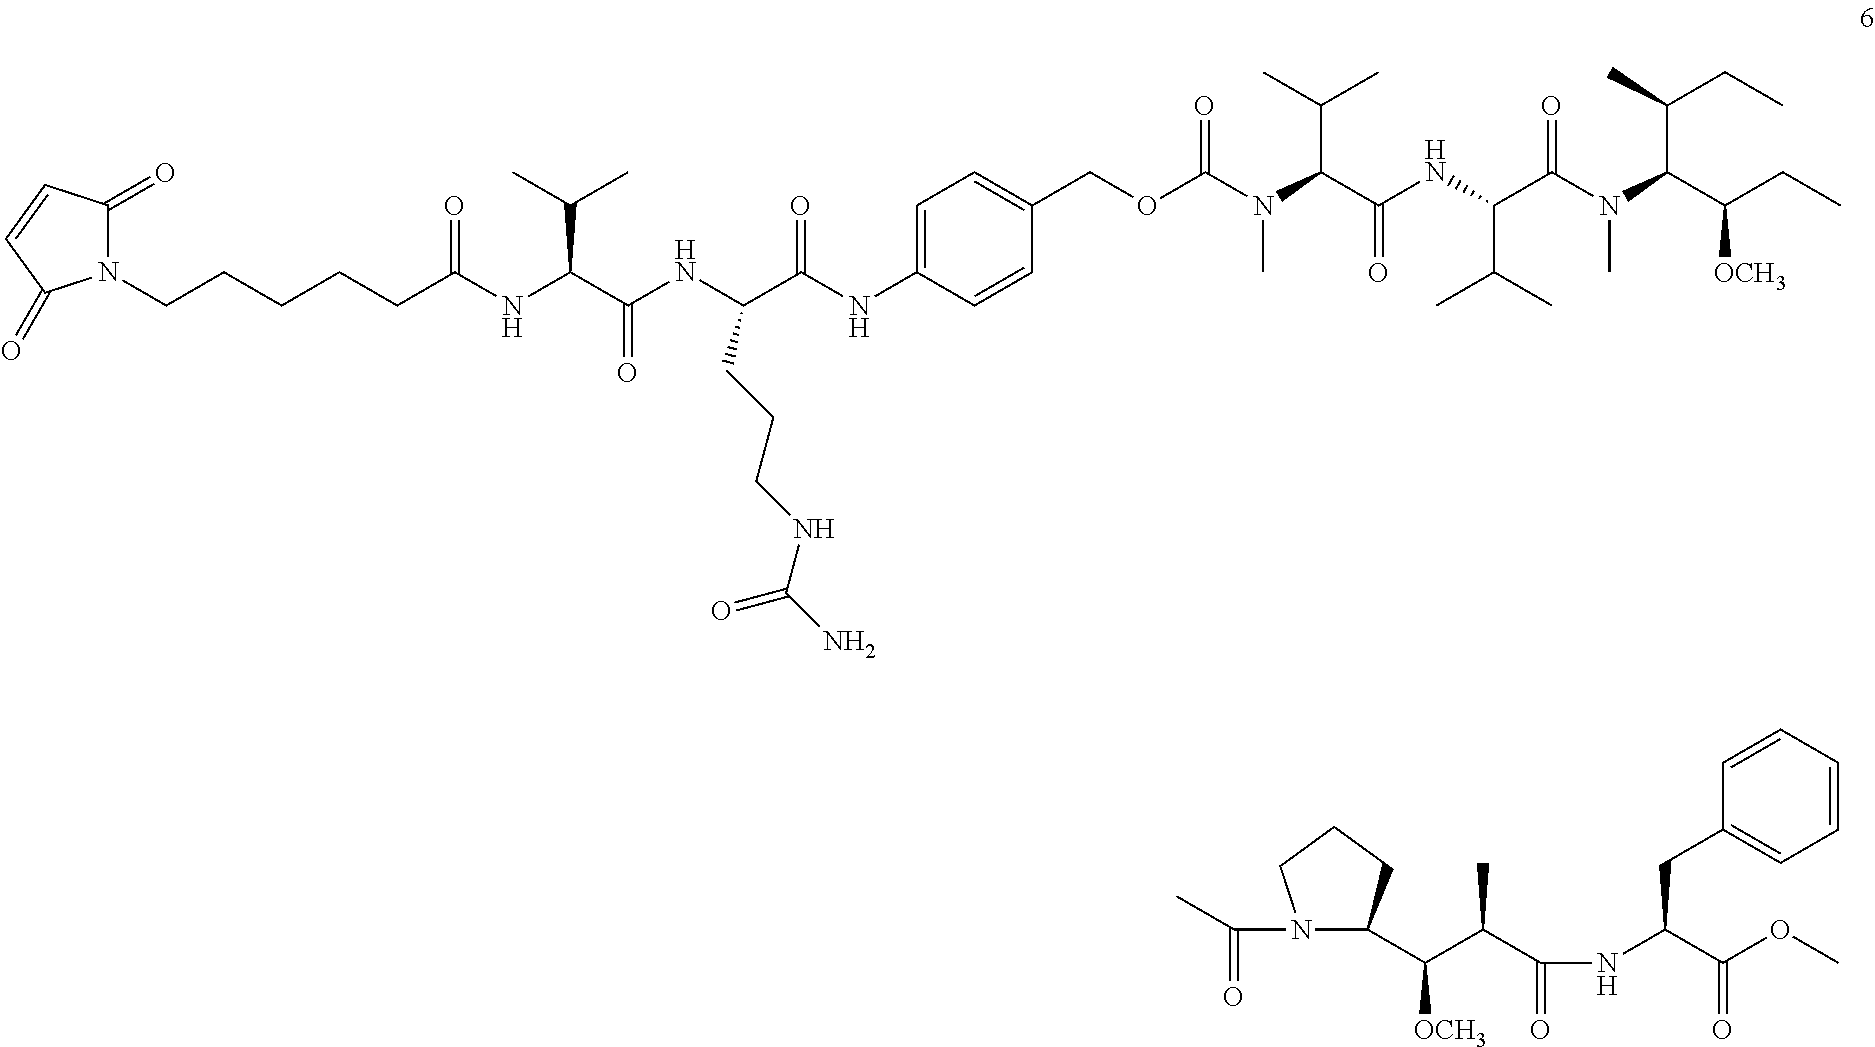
CC(N1C(C(C(C(NC(C(OC)=O)CC2=CC=CC=C2)=O)C)[OCH3])CCC1)=O.N(C(C(C)C)C(=O)NC(C(N(C(C(CC)[OCH3])C(C)CC)C)=O)C(C)C)(C)C(OCC1=CC=C(NC(C(NC(C(NC(CCCCCN2C(=O)C=CC2=O)=O)C(C)C)=O)CCCNC(N)=O)=O)C=C1)=O
